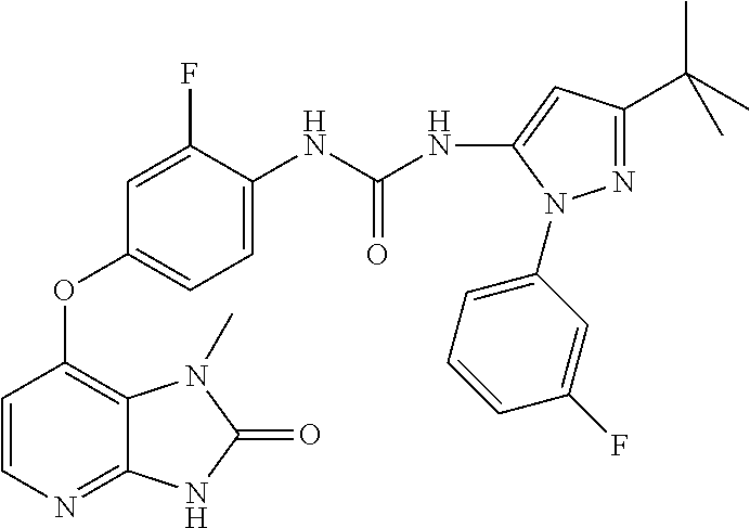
C1=CN=C2C(=C1OC1=CC=C(NC(NC3=CC(C(C)(C)C)=NN3C3=CC=CC(F)=C3)=O)C(F)=C1)N(C)C(=O)N2
